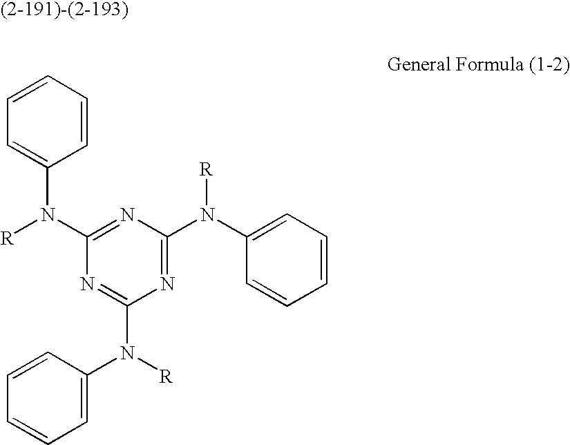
C1(N(C2=CC=CC=C2)[R])=NC(N(C2=CC=CC=C2)[R])=NC(N(C2=CC=CC=C2)[R])=N1
